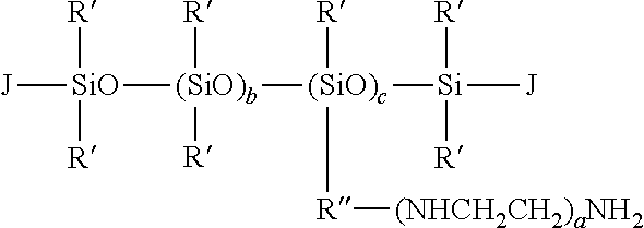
[J][SiO]([(SiO)b]([R])([R])[(SiO)c]([Si]([J])([R])[R])([R])[R][(NHCH2CH2)aNH2])([R])[R]
